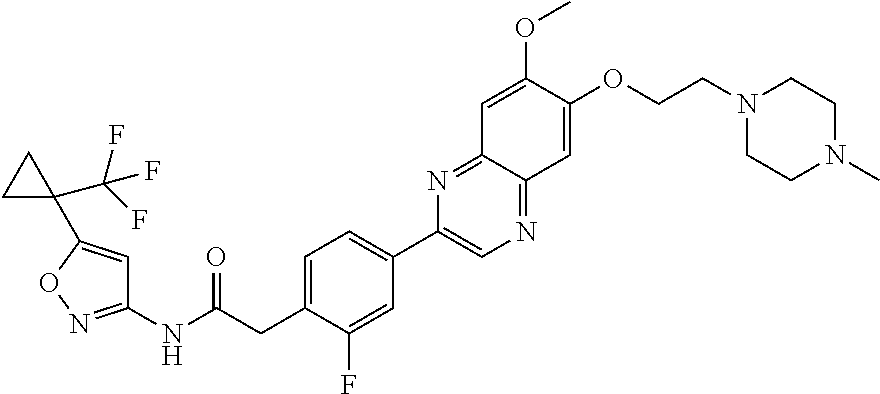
C1=C(CC(NC2=NOC(C3(C(F)(F)F)CC3)=C2)=O)C(F)=CC(C2=CN=C3C(=N2)C=C(OC)C(OCCN2CCN(C)CC2)=C3)=C1
